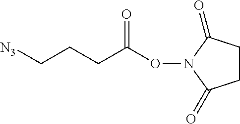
C1CC(=O)N(OC(CCC[N3])=O)C1=O
